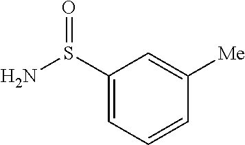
C1(S(N)=O)=CC=CC([Me])=C1
